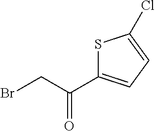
S1C(C(CBr)=O)=CC=C1Cl
